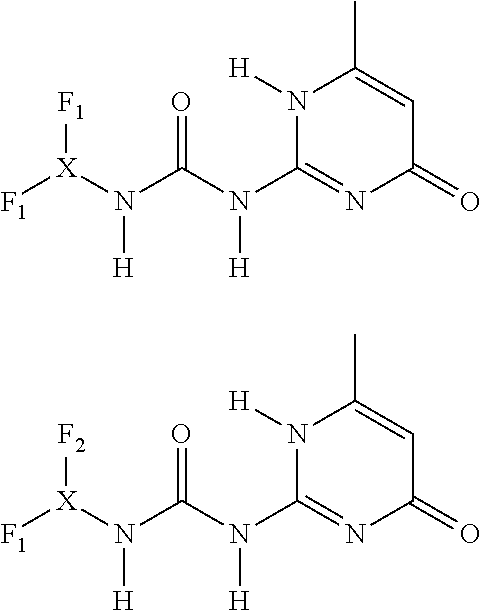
C1(N(C(N([X]([F1])[F1])[H])=O)[H])=NC(=O)C=C(C)N1[H].C1(N(C(N([X]([F1])[F2])[H])=O)[H])=NC(=O)C=C(C)N1[H]
